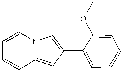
C1=CN2C(=CC(C3=CC=CC=C3OC)=C2)C=C1
